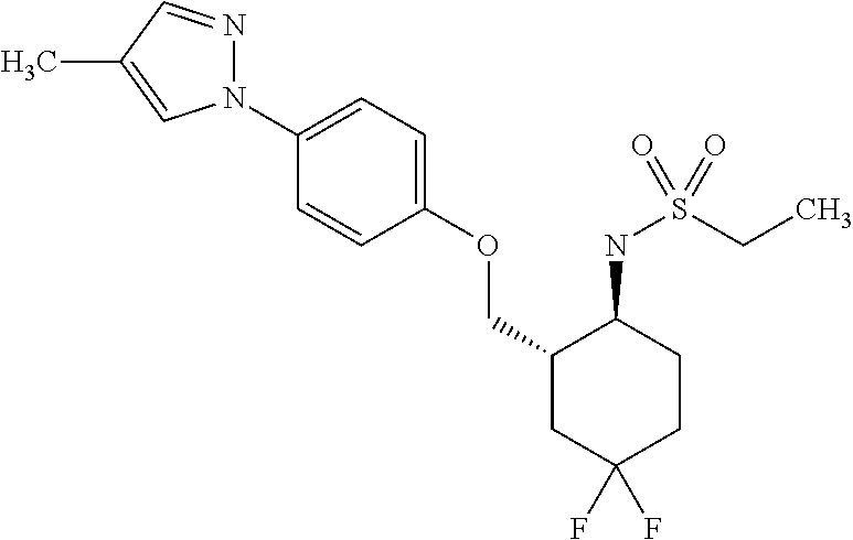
N1(C2=CC=C(OCC3CC(F)(F)CCC3NS(CC)(=O)=O)C=C2)N=CC(C)=C1
